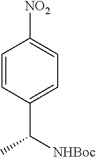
C1=CC(C(C)[NHBoc])=CC=C1[NO2]
